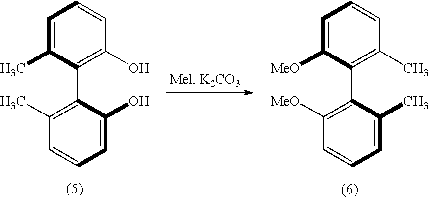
C1=C(C)C(C2=C(C)C=CC=C2O)=C(O)C=C1.C1=C([MeO])C(C2=C([MeO])C=CC=C2C)=C(C)C=C1
